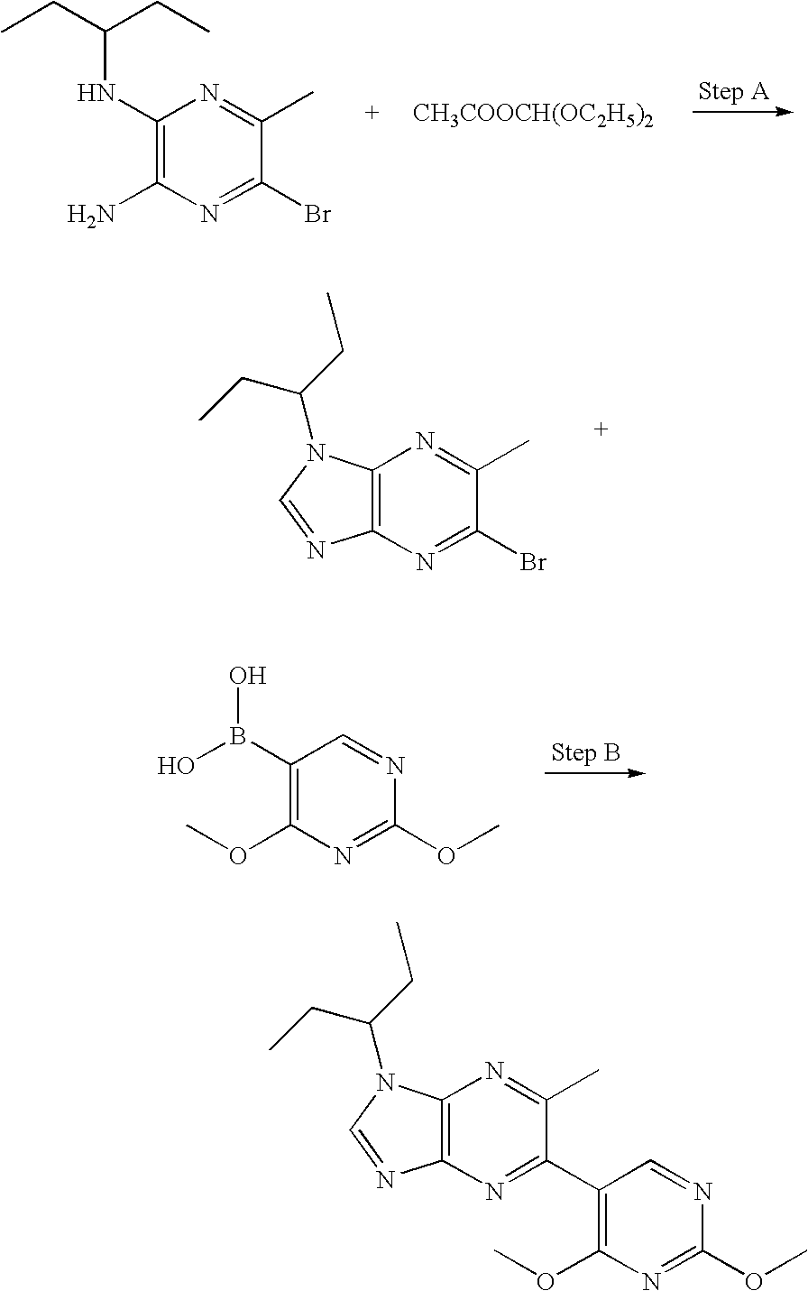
C1(NC(CC)CC)=C(N)N=C(Br)C(C)=N1.[CH3COOCH(OC2H5)2].C12=C(N=C(Br)C(C)=N1)N=CN2C(CC)CC.C1(B(O)O)=C(OC)N=C(OC)N=C1.C12=C(N=C(C3=C(OC)N=C(OC)N=C3)C(C)=N1)N=CN2C(CC)CC
